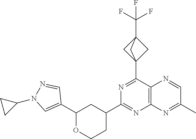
C12(C3=NC(C4CCOC(C5=CN(C6CC6)N=C5)C4)=NC4=C3N=CC(C)=N4)CC(C(F)(F)F)(C1)C2
